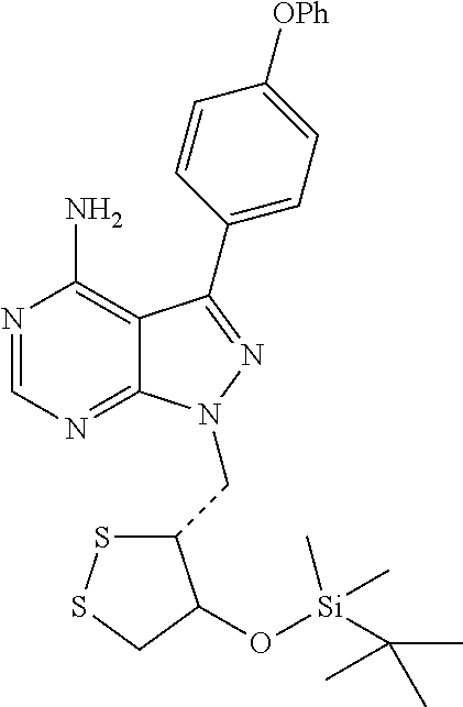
N1=CN=C2C(=C1N)C(C1=CC=C([OPh])C=C1)=NN2CC1SSCC1O[Si](C(C)(C)C)(C)C
